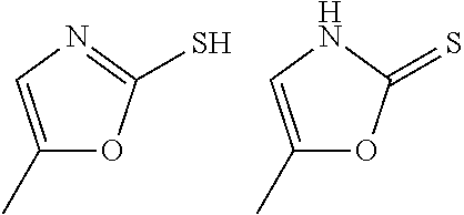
C1(C)=CN=C(S)O1.C1(C)=CNC(=S)O1
